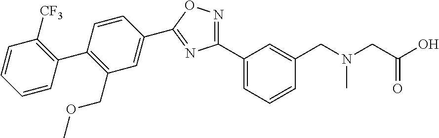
C1=CC(C2=C(COC)C=C(C3=NC(C4=CC=CC(CN(CC(O)=O)C)=C4)=NO3)C=C2)=C([CF3])C=C1
